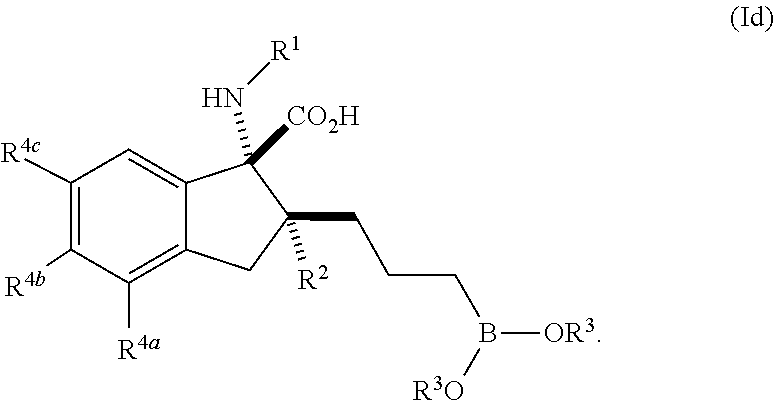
B([OR3])(CCCC1([R2])CC2=C([R4a])C([R4b])=C([R4c])C=C2C1([CO2H])N[R1])[R3O]
